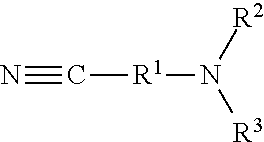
N#C[R1]N([R3])[R2]
